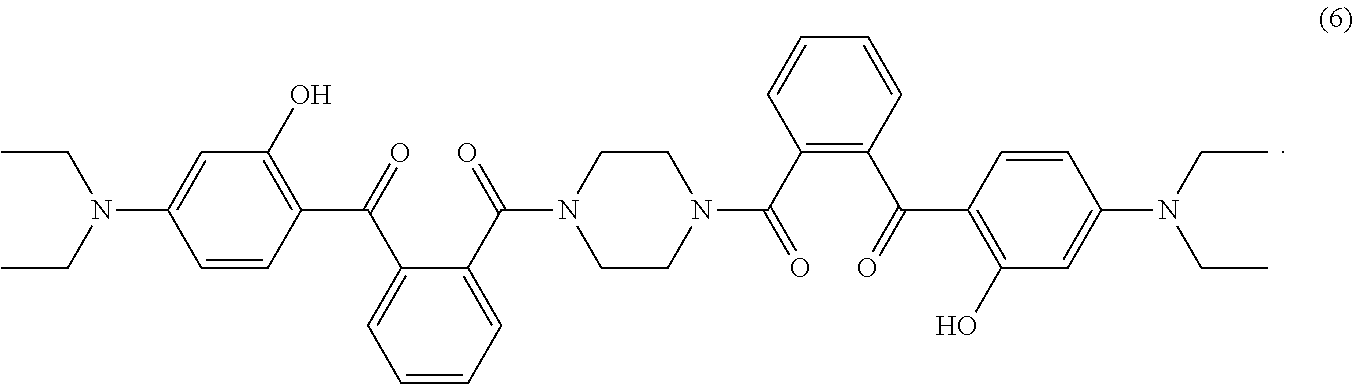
C1=CC(C(=O)C2=CC=CC=C2C(N2CCN(C(C3=C(C(C4=C(O)C=C(N(CC)CC)C=C4)=O)C=CC=C3)=O)CC2)=O)=C(O)C=C1N(CC)CC
